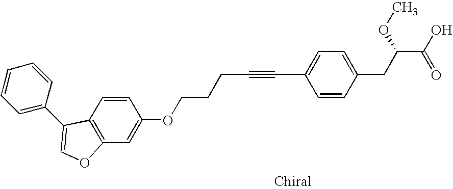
C12=C(C=C(OCCCC#CC3=CC=C(CC(OC)C(O)=O)C=C3)C=C1)OC=C2C1=CC=CC=C1
